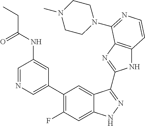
C1=C(C2=C(F)C=C3C(=C2)C(C2=NC4=C(N2)C=CN=C4N2CCN(C)CC2)=NN3)C=C(NC(=O)CC)C=N1
